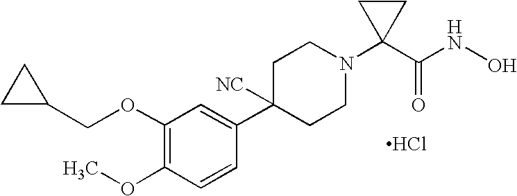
C1(OCC2CC2)=C(OC)C=CC(C2([NC])CCN(C3(C(NO)=O)CC3)CC2)=C1.Cl
